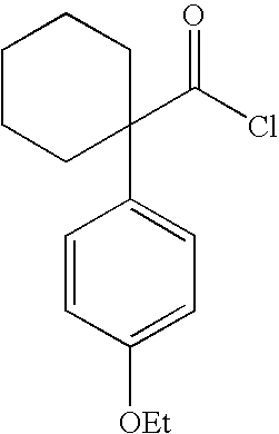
ClC(C1(C2=CC=C([OEt])C=C2)CCCCC1)=O
